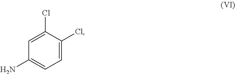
C1=C(Cl)C(Cl)=CC(N)=C1
